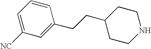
C1=C([NC])C=C(CCC2CCNCC2)C=C1
